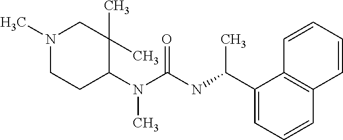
N1(C)CCC(N(C(=O)NC(C2=CC=CC3=C2C=CC=C3)C)C)C(C)(C)C1
